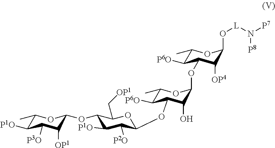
C1(C)C([P1O])C([P3O])C([OP1])C(OC2C([P1O])C([P2O])C(OC3C([P6O])C(C)OC(OC4C([P6O])C(C)OC(O[L]N([P7])[P8])C4[OP4])C3O)OC2C[OP1])O1
